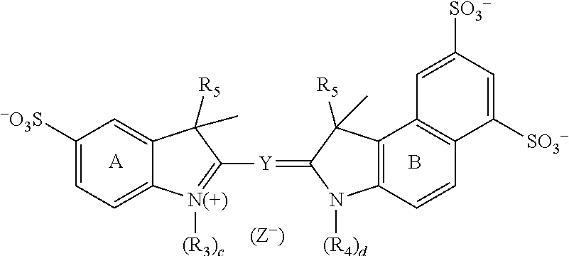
[-O3S]C1=CC=C2C(=C1)C([R5])(C)C([Y]=C1N([(R4)d])C3=C(C1([R5])C)C1=C(C=C3)C([SO3-])=CC([SO3-])=C1)=[N(+)]2[(R3)c].B.[A]
